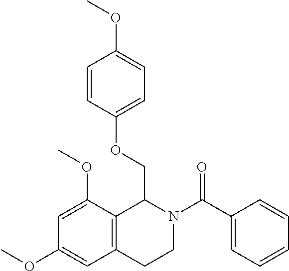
C1(C(N2CCC3=C(C2COC2=CC=C(OC)C=C2)C(OC)=CC(OC)=C3)=O)=CC=CC=C1
